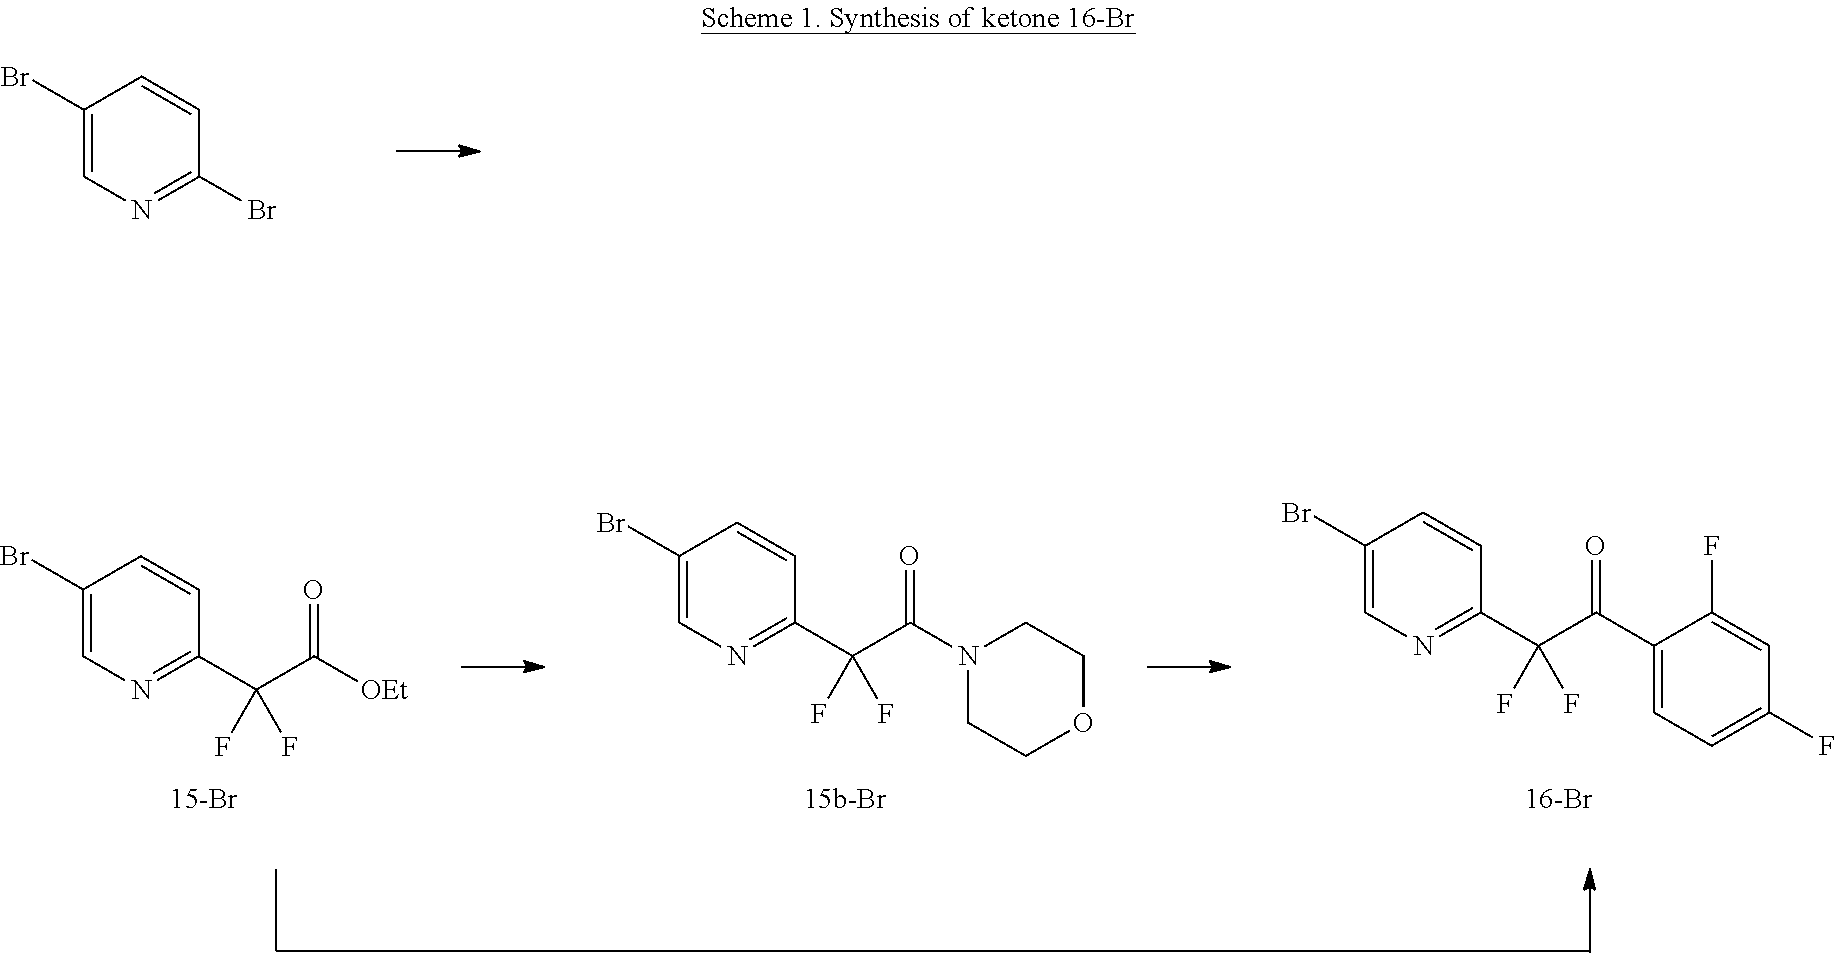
C1(Br)=CN=C(Br)C=C1.C1(Br)=CN=C(C(C([OEt])=O)(F)F)C=C1.C1(Br)=CN=C(C(C(N2CCOCC2)=O)(F)F)C=C1.C1(Br)=CN=C(C(C(C2=CC=C(F)C=C2F)=O)(F)F)C=C1
